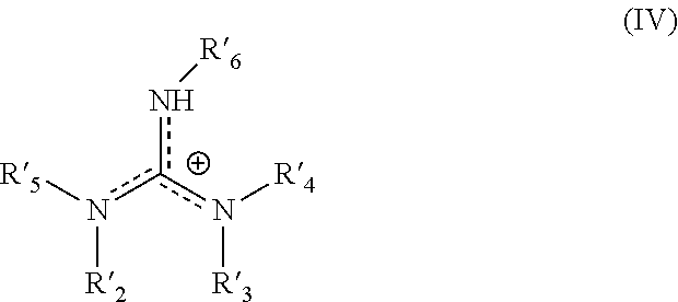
n(c(n([R4])[R3])n([R5])[R2])[R6]
